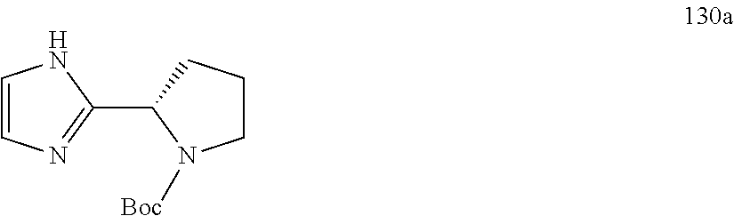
C1=CN=C(C2N([Boc])CCC2)N1
